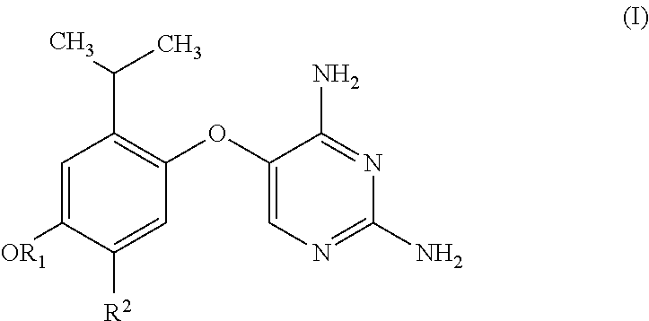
C1=C([OR1])C([R2])=CC(OC2=CN=C(N)N=C2N)=C1C(C)C
